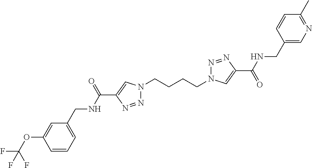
N1(CCCCN2N=NC(C(=O)NCC3=CN=C(C)C=C3)=C2)N=NC(C(NCC2=CC=CC(OC(F)(F)F)=C2)=O)=C1
